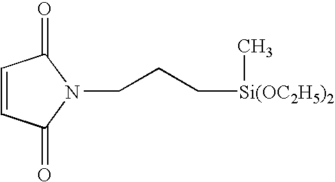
C1=CC(=O)N(CCC[Si(OC2H5)2]C)C1=O
